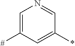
C1=C([#])C=C(*)C=N1
